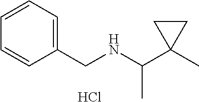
C1=CC(CNC(C2(C)CC2)C)=CC=C1.Cl
